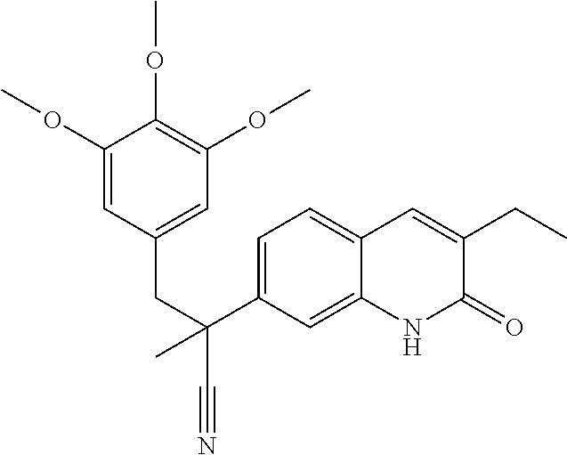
C(C(C#N)(C1=CC=C2C(=C1)NC(=O)C(CC)=C2)C)C1=CC(OC)=C(OC)C(OC)=C1
